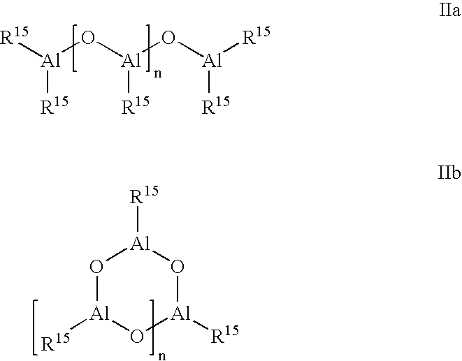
[R15][Al](O[Al](O[Al]([R15])[R15])[R15])[R15].O1[Al]([R15])O[Al]([R15])O[Al]1[R15]
